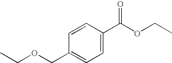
C(OCC1=CC=C(C(OCC)=O)C=C1)C
